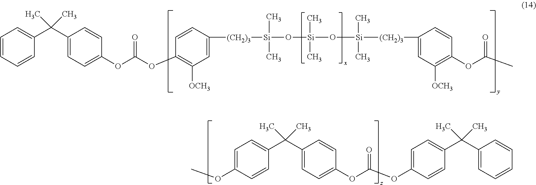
C1=CC=CC(C(C2=CC=C(OC(OC3=C([OCH3])C=C([(CH2)3][Si](O[Si](C)(C)O[Si]([(CH2)3]C4=CC([OCH3])=C(OC(C)=O)C=C4)(C)C)(C)C)C=C3)=O)C=C2)(C)C)=C1.C1=C(OC)C=CC(C(C2=CC=C(OC(OC3=CC=C(C(C4=CC=CC=C4)(C)C)C=C3)=O)C=C2)(C)C)=C1
